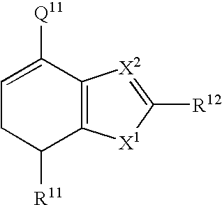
C1([Q11])=CCC([R11])C2=C1[X2]=C([R12])[X1]2
